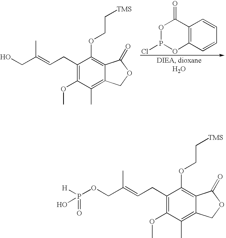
C1(CC=C(CO)C)=C(OC)C(C)=C2C(=C1OCC[TMS])C(=O)OC2.C12=C(C=CC=C1)OP(Cl)OC2=O.C1(CC=C(COP([H])(=O)O)C)=C(OC)C(C)=C2C(=C1OCC[TMS])C(=O)OC2
